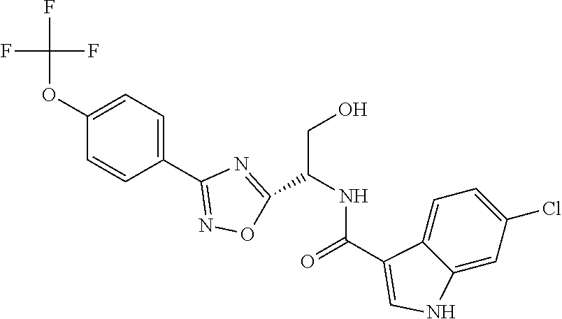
C1(OC(F)(F)F)=CC=C(C2=NOC(C(NC(=O)C3=CNC4=CC(Cl)=CC=C43)CO)=N2)C=C1
